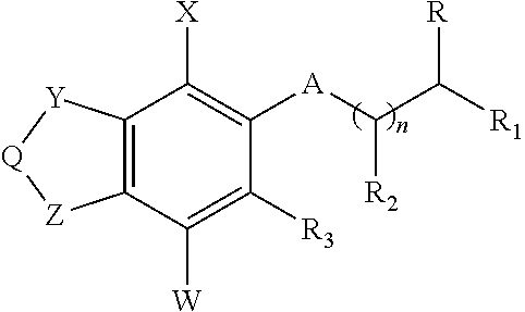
C12=C(C([W])=C([R3])C([A]C([R2])C([R])[R1])=C1[X])[Z][Q][Y]2
